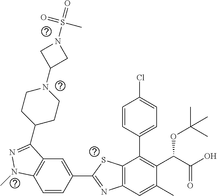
C1=CC(C2=NC3=C(S2)C(C2=CC=C(Cl)C=C2)=C(C(C(O)=O)OC(C)(C)C)C(C)=C3)=CC2=C1N(C)N=C2C1CCN(C2CN(S(=O)(=O)C)C2)CC1
